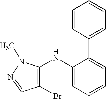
C1=CC=C(NC2=C(Br)C=NN2C)C(C2=CC=CC=C2)=C1
